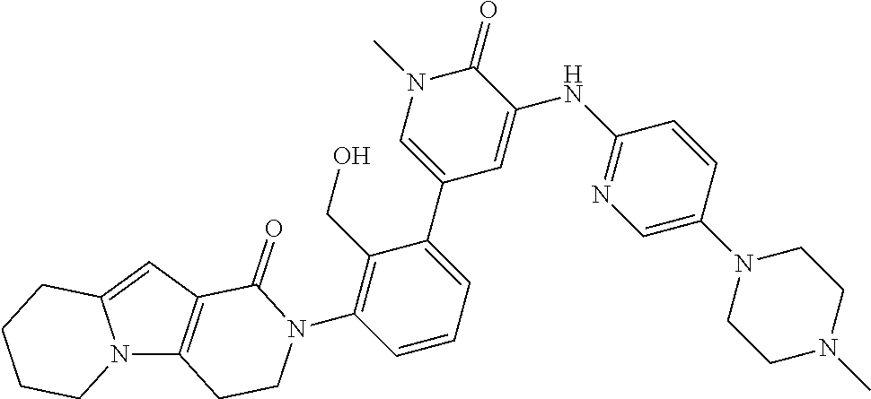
C12=CC3=C(N1CCCC2)CCN(C1=C(CO)C(C2=CN(C)C(=O)C(NC4=NC=C(N5CCN(C)CC5)C=C4)=C2)=CC=C1)C3=O
